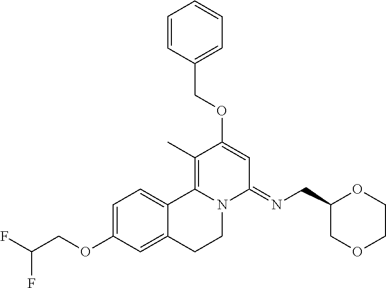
C(F)(F)COC1=CC=C2C(=C1)CCN1C2=C(C)C(OCC2=CC=CC=C2)=CC1=NCC1COCCO1
